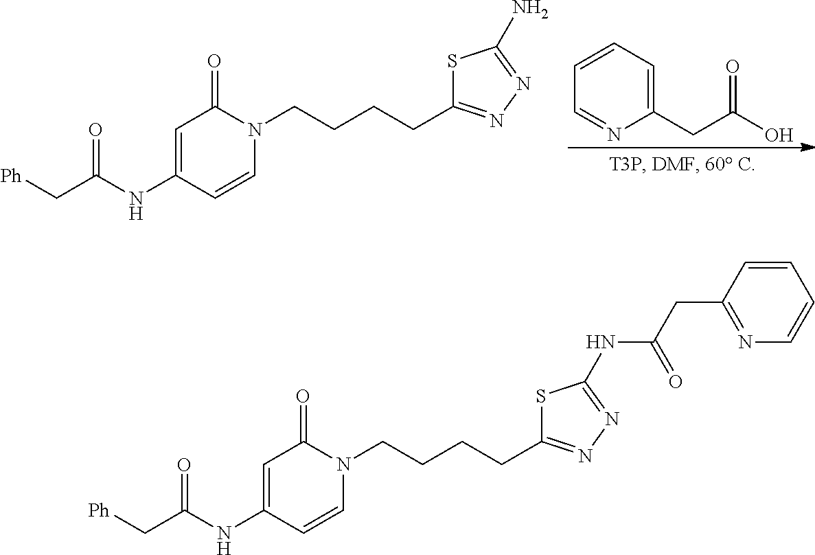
C1(CC(=O)O)=CC=CC=N1.C1=C(NC(=O)C[Ph])C=CN(CCCCC2=NN=C(N)S2)C1=O.C1=C(NC(=O)C[Ph])C=CN(CCCCC2=NN=C(NC(=O)CC3=NC=CC=C3)S2)C1=O
